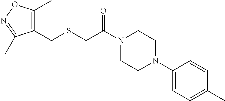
N1(C(CSCC2=C(C)ON=C2C)=O)CCN(C2=CC=C(C)C=C2)CC1
